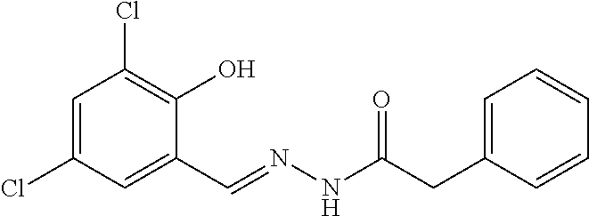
C1=C(Cl)C=C(C=NNC(CC2=CC=CC=C2)=O)C(O)=C1Cl
